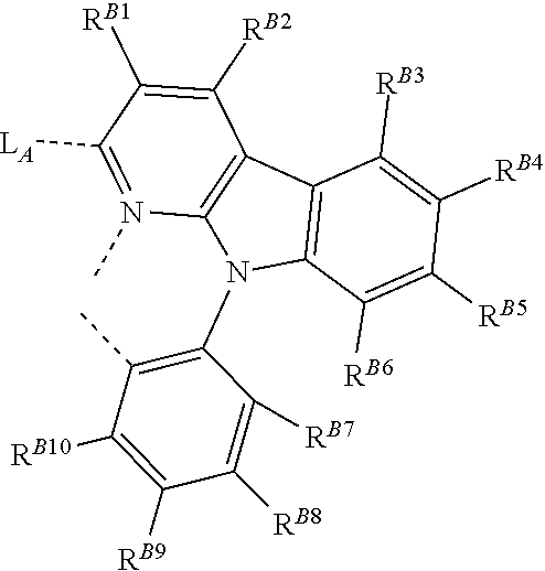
C1([RB5])=C([RB6])C2=C(C([RB3])=C1[RB4])C1=C(N(C)=C([LA])C([RB1])=C1[RB2])N2C1=C(C)C([RB10])=C([RB9])C([RB8])=C1[RB7]
